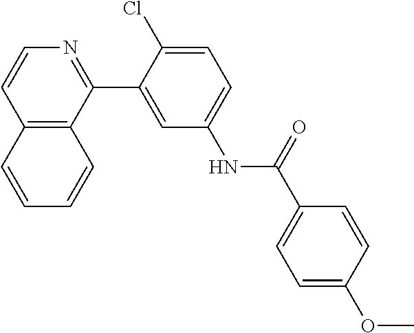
C12=C(C(C3=CC(NC(C4=CC=C(OC)C=C4)=O)=CC=C3Cl)=NC=C1)C=CC=C2
